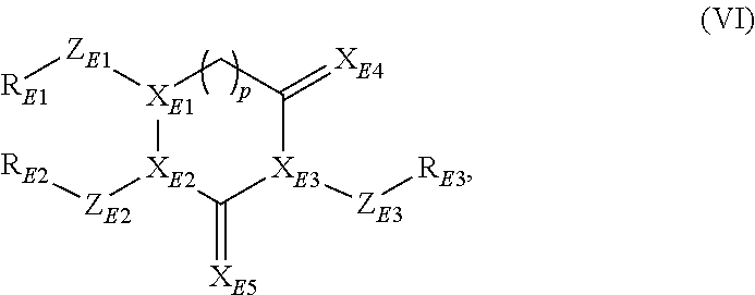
[XE1]1([ZE1][RE1])[XE2]([ZE2][RE2])C(=[XE5])[XE3]([ZE3][RE3])C(=[XE4])C1
